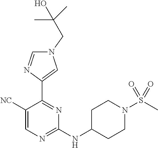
N1(CC(O)(C)C)C=NC(C2=NC(NC3CCN(S(C)(=O)=O)CC3)=NC=C2[NC])=C1
